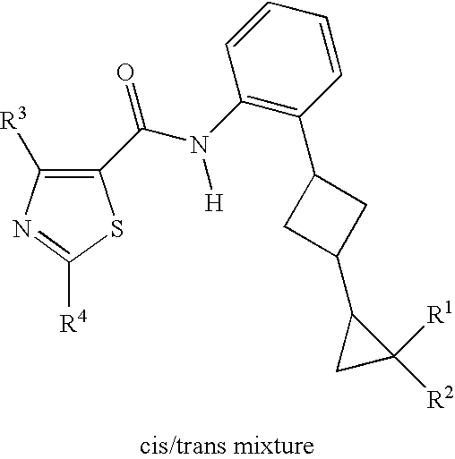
C1([R3])=C(C(N(C2=C(C3CC(C4CC4([R2])[R1])C3)C=CC=C2)[H])=O)SC([R4])=N1
